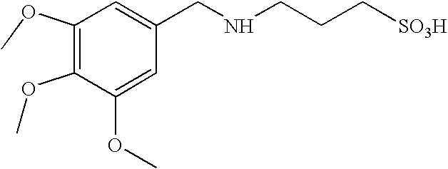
C1(OC)=C(OC)C(OC)=CC(CNCCC[SO3H])=C1
